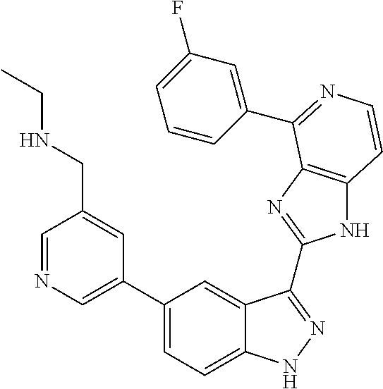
C1(C2=CN=CC(CNCC)=C2)=CC=C2C(=C1)C(C1=NC3=C(N1)C=CN=C3C1=CC(F)=CC=C1)=NN2
